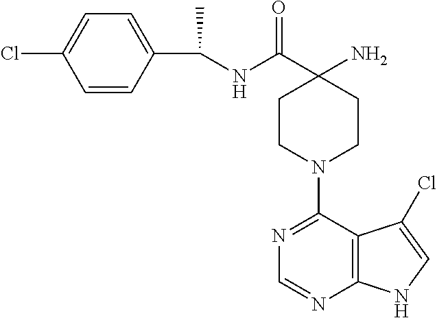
C(NC(C1(N)CCN(C2=NC=NC3=C2C(Cl)=CN3)CC1)=O)(C1=CC=C(Cl)C=C1)C
